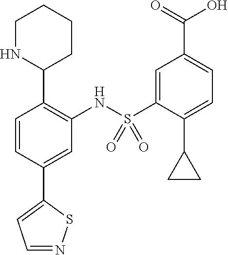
C1=CC(C2=CC=NS2)=CC(NS(C2=CC(C(=O)O)=CC=C2C2CC2)(=O)=O)=C1C1CCCCN1
